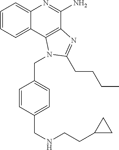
C1=CC=C2C(=C1)N=C(N)C1=C2N(CC2=CC=C(CNCCC3CC3)C=C2)C(CCCC)=N1
